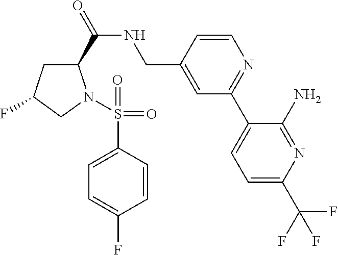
C1(C(NCC2=CC(C3=CC=C(C(F)(F)F)N=C3N)=NC=C2)=O)CC(F)CN1S(C1=CC=C(F)C=C1)(=O)=O
